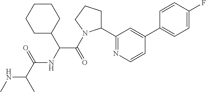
N(C(C)C(=O)NC(C(=O)N1C(C2=NC=CC(C3=CC=C(F)C=C3)=C2)CCC1)C1CCCCC1)C
